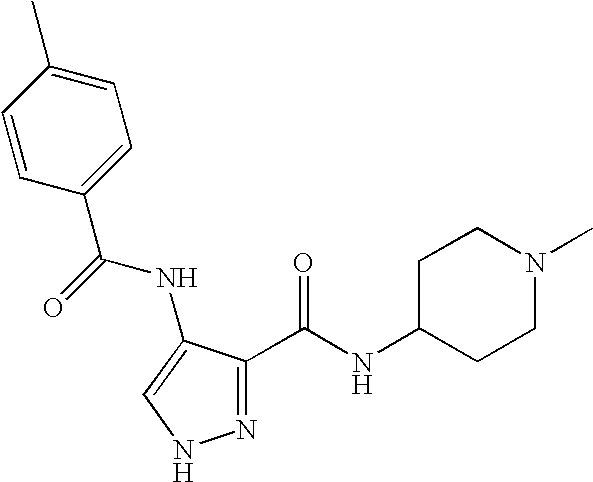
C1(C(NC2=CNN=C2C(=O)NC2CCN(C)CC2)=O)=CC=C(C)C=C1
